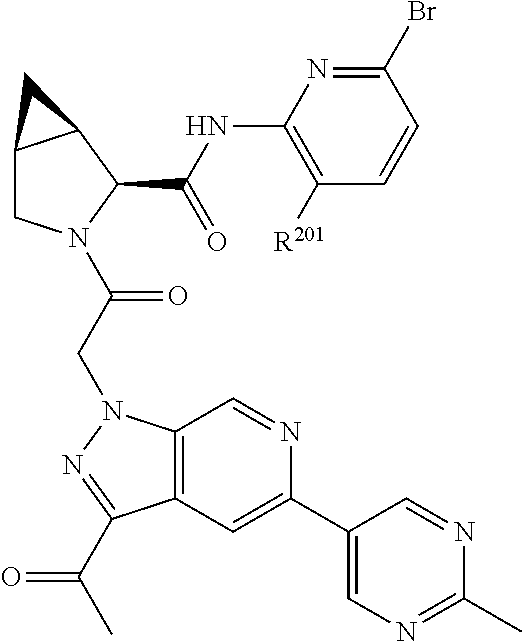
C12CN(C(CN3C4=C(C=C(C5=CN=C(C)N=C5)N=C4)C(C(C)=O)=N3)=O)C(C(NC3=C([R201])C=CC(Br)=N3)=O)C1C2
